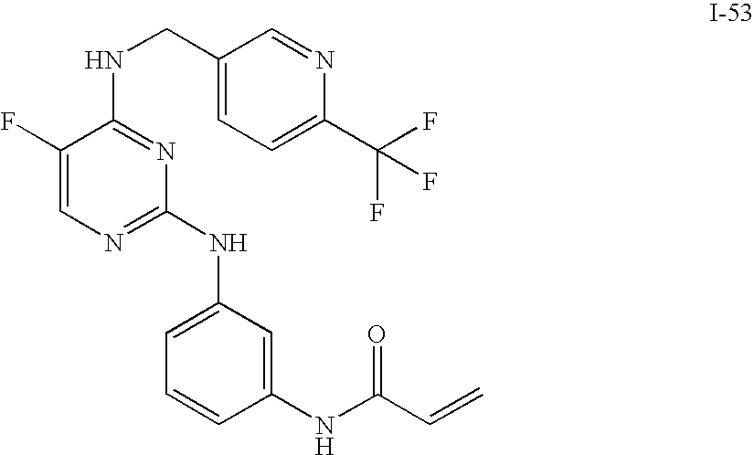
C1(NC(C=C)=O)=CC(NC2=NC=C(F)C(NCC3=CC=C(C(F)(F)F)N=C3)=N2)=CC=C1
